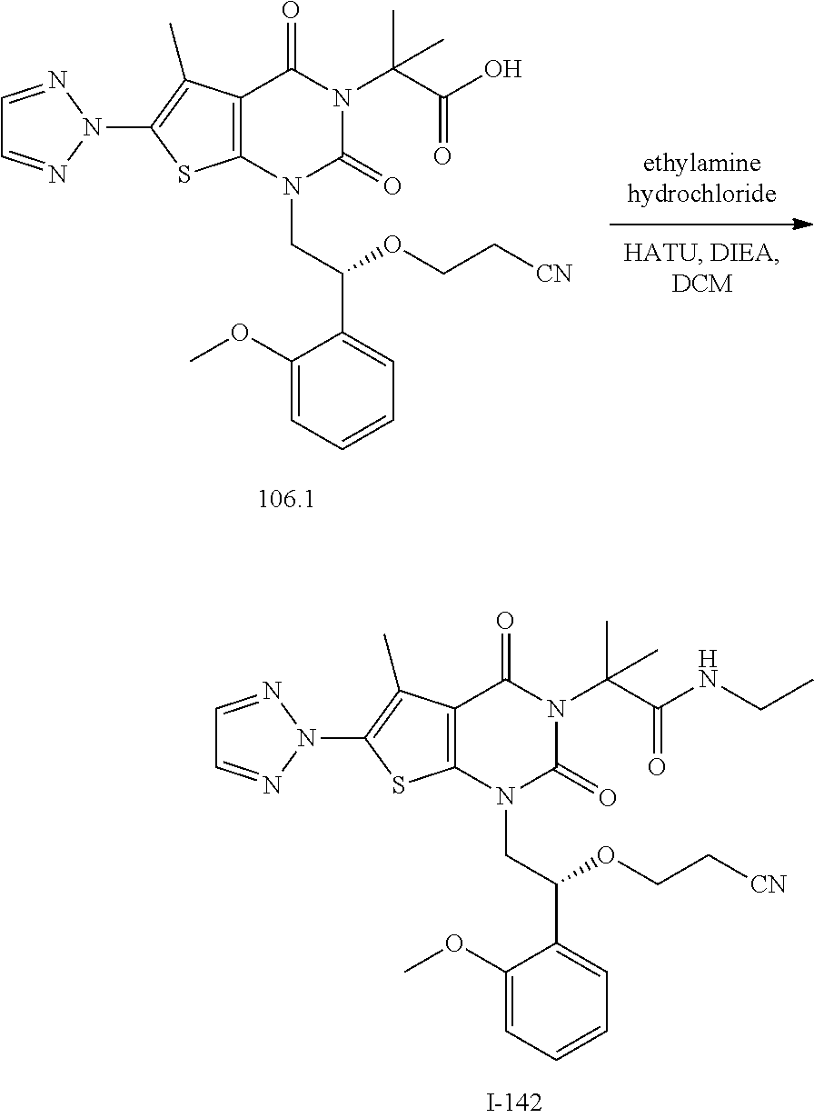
C12=C(N(CC(C3=CC=CC=C3OC)OCC[CN])C(=O)N(C(C(NCC)=O)(C)C)C1=O)SC(N1N=CC=N1)=C2C.C12=C(N(CC(C3=CC=CC=C3OC)OCC[CN])C(=O)N(C(C(O)=O)(C)C)C1=O)SC(N1N=CC=N1)=C2C
